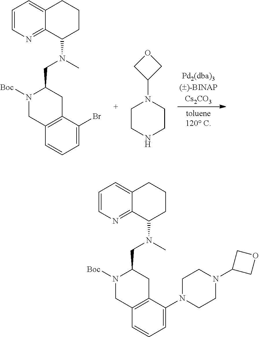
C1=CN=C2C(=C1)CCCC2N(CC1N([Boc])CC2=C(C1)C(Br)=CC=C2)C.C1CNCCN1C1COC1.C1=CN=C2C(=C1)CCCC2N(CC1N([Boc])CC2=C(C1)C(N1CCN(C3COC3)CC1)=CC=C2)C
